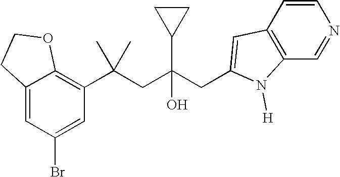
C12=CC(Br)=CC(C(CC(CC3=CC4=C(C=NC=C4)N3[H])(O)C3CC3)(C)C)=C1OCC2
